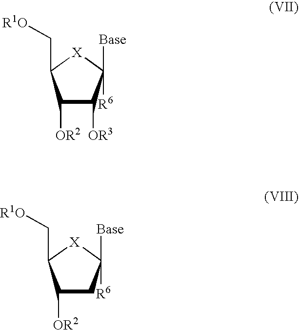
C1([OR2])C([OR3])C([R6])([Base])[X]C1C[R1O].C1([OR2])CC([R6])([Base])[X]C1C[R1O]
